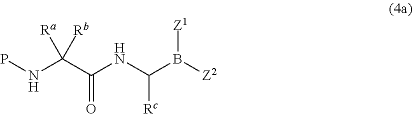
PNC(C(NC(B([Z2])[Z1])[Rc])=O)([Ra])[Rb]
